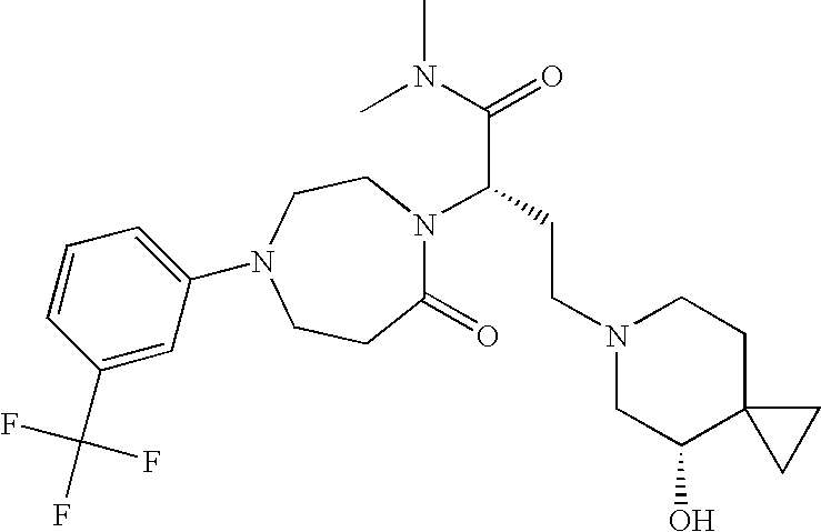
C1CC(=O)N(C(CCN2CC(O)C3(CC2)CC3)C(N(C)C)=O)CCN1C1=CC=CC(C(F)(F)F)=C1
